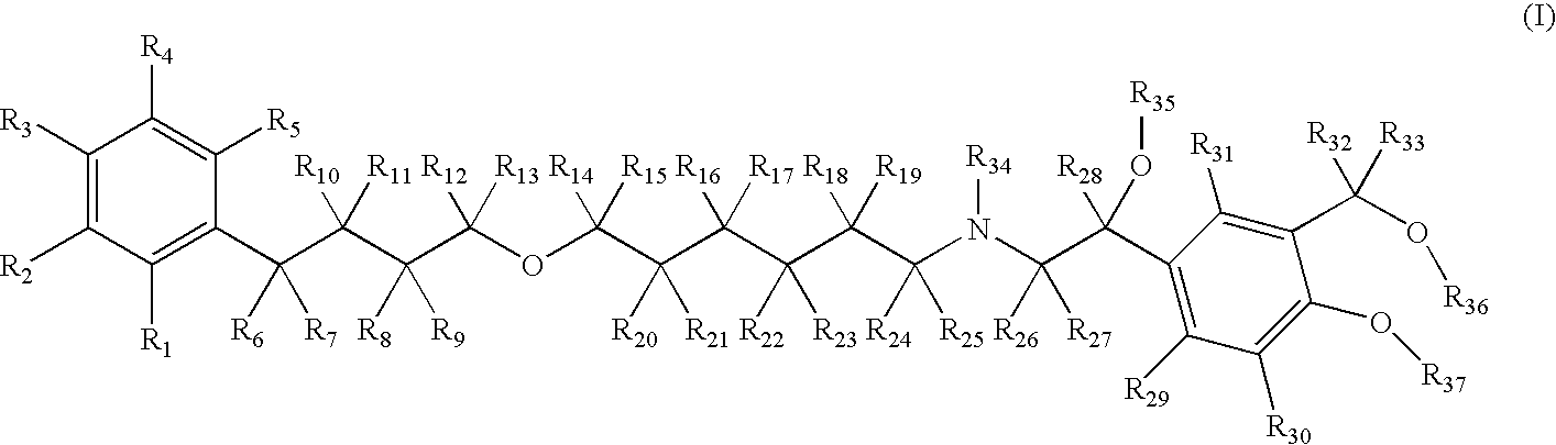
C1([R3])=C([R2])C([R1])=C(C(C([R10])([R11])C(C(OC(C(C(C(C(C(N(C(C(C2=C([R29])C([R30])=C(O[R37])C(C(O[R36])([R32])[R33])=C2[R31])([R28])O[R35])([R26])[R27])[R34])([R24])[R25])([R18])[R19])([R22])[R23])([R16])[R17])([R20])[R21])([R14])[R15])([R12])[R13])([R8])[R9])([R6])[R7])C([R5])=C1[R4]
